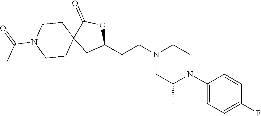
C1(N2CCN(CCC3OC(=O)C4(C3)CCN(C(=O)C)CC4)CC2C)=CC=C(F)C=C1
